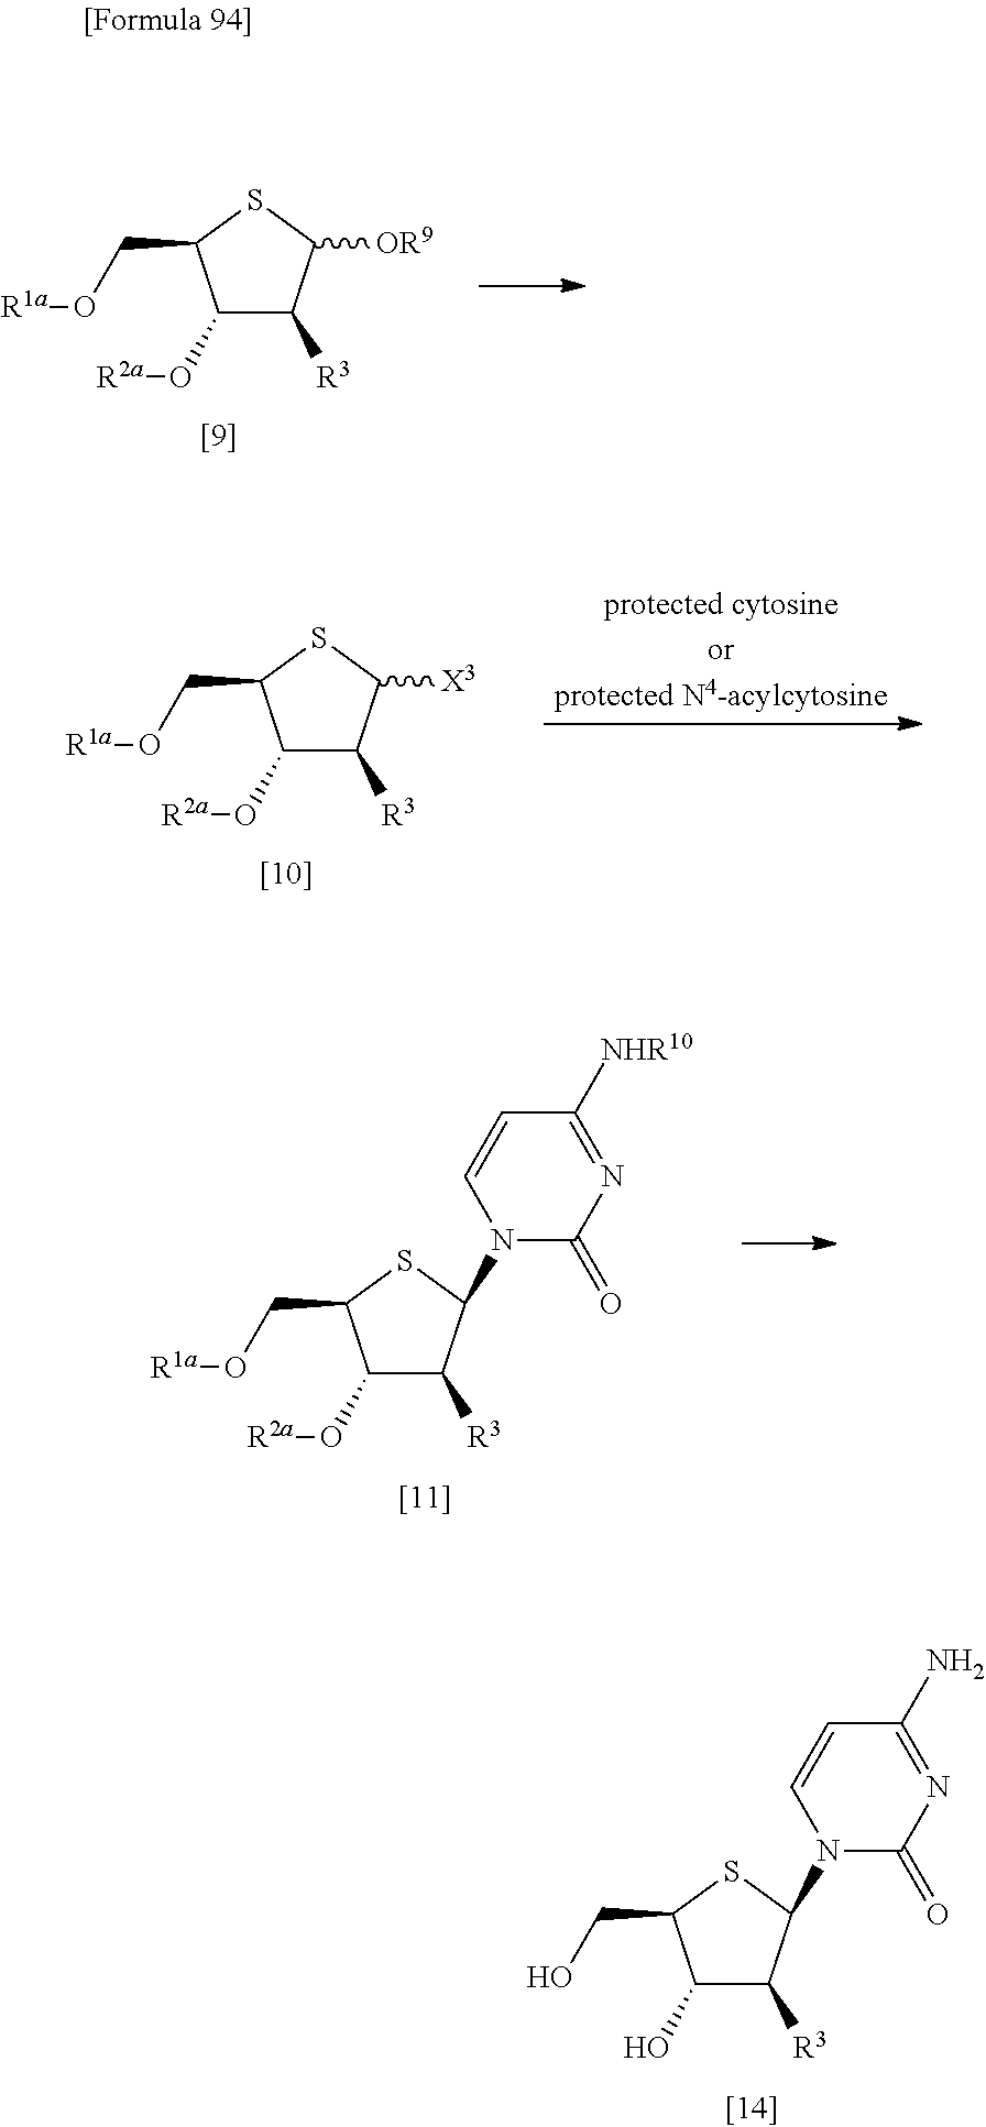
C1(O[R2a])C([R3])C([OR9])SC1CO[R1a].C1(O[R2a])C([R3])C([X3])SC1CO[R1a].C1(O[R2a])C([R3])C(N2C(=O)N=C([NHR10])C=C2)SC1CO[R1a].C1(O)C([R3])C(N2C(=O)N=C(N)C=C2)SC1CO
